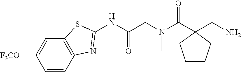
C1([F3CO])=CC2=C(C=C1)N=C(NC(CN(C(C1(CN)CCCC1)=O)C)=O)S2
